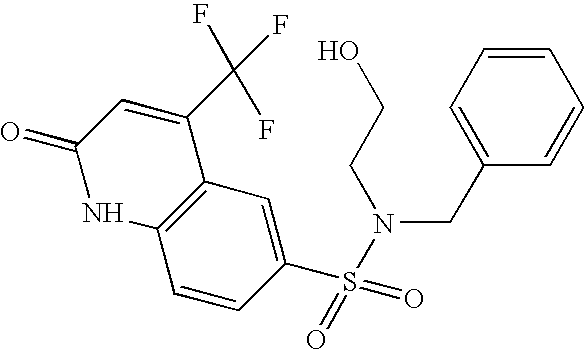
C12=C(C=C(S(=O)(=O)N(CC3=CC=CC=C3)CCO)C=C1)C(C(F)(F)F)=CC(=O)N2
